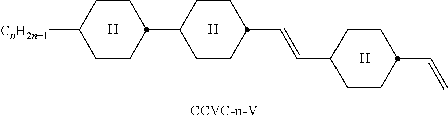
[H].[H].C1CC([CnH2n+1])CCC1C1CCC(C=CC2CCC(C=C)CC2)CC1.[H]
